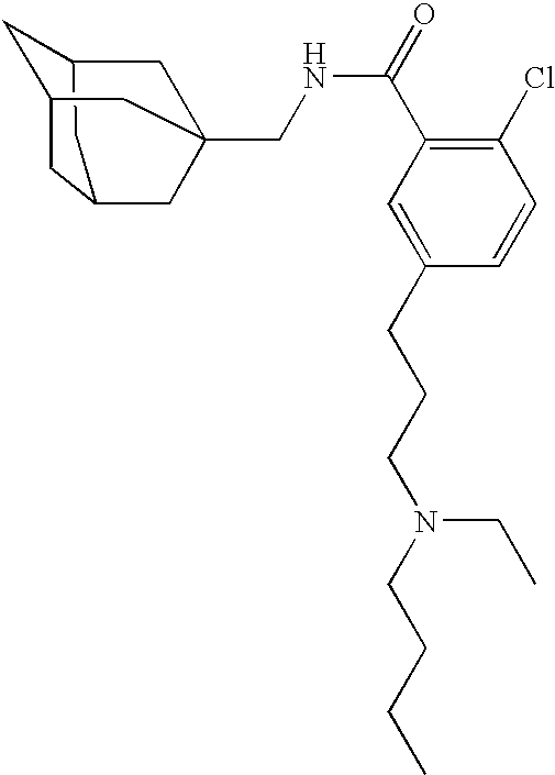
C1C2CC3CC1CC(CNC(C1=C(Cl)C=CC(CCCN(CCCC)CC)=C1)=O)(C2)C3
